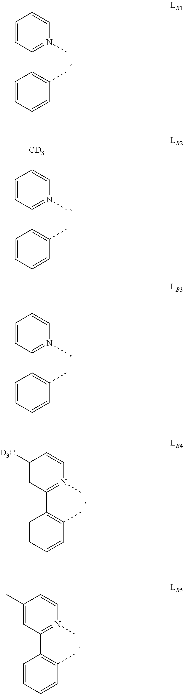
C1=CC(C2=C(C)C=CC=C2)=N(C)C=C1.C1=CC(C2=C(C)C=CC=C2)=N(C)C=C1C.C1=CC(C2=C(C)C=CC=C2)=N(C)C=C1[CD3].C1([D3C])=CC(C2=C(C)C=CC=C2)=N(C)C=C1.C1(C)=CC(C2=C(C)C=CC=C2)=N(C)C=C1
